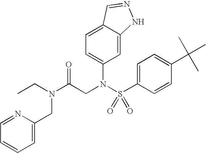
C1=C2C(=CC(N(S(C3=CC=C(C(C)(C)C)C=C3)(=O)=O)CC(N(CC)CC3=CC=CC=N3)=O)=C1)NN=C2
